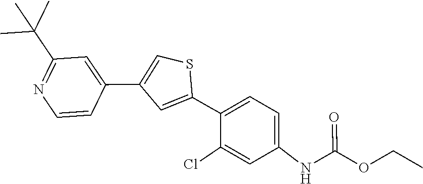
C1=CN=C(C(C)(C)C)C=C1C1=CSC(C2=CC=C(NC(=O)OCC)C=C2Cl)=C1
